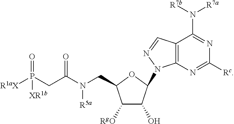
C1([RgO])C(O)C(N2C3=C(C(N([R7b])[R7a])=NC([Rc])=N3)C=N2)OC1CN(C(CP(=O)([R1aX])[XR1b])=O)[R5a]
